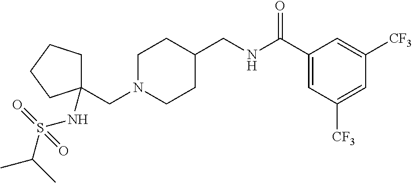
C1N(CC2(NS(C(C)C)(=O)=O)CCCC2)CCC(CNC(C2=CC([CF3])=CC([CF3])=C2)=O)C1
